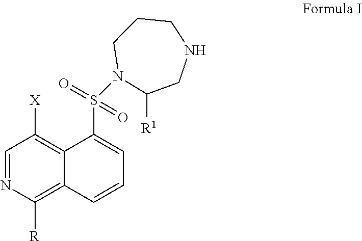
C1=NC([R])=C2C(=C1[X])C(S(=O)(=O)N1CCCNCC1[R1])=CC=C2
